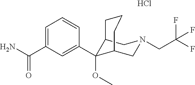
C12C(OC)(C3=CC(C(N)=O)=CC=C3)C(CN(CC(F)(F)F)C1)CCC2.Cl
